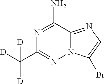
N1=C(N)C2=NC=C(Br)N2N=C1C([D])([D])[D]
